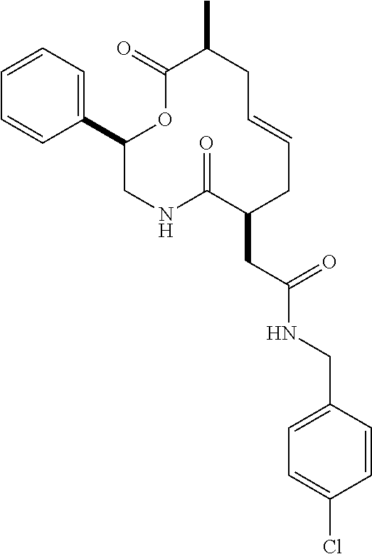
C1(C2=CC=CC=C2)CNC(=O)C(CC(NCC2=CC=C(Cl)C=C2)=O)CC=CCC(C)C(=O)O1
